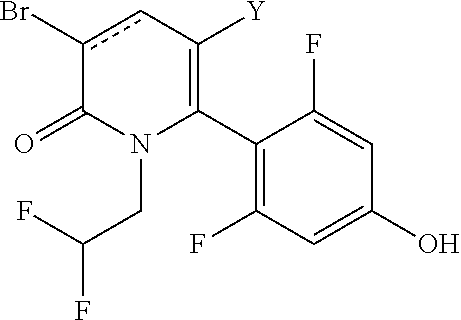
C1(C2=C([Y])cc(Br)C(=O)N2CC(F)F)=C(F)C=C(O)C=C1F
